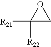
C1([R21])([R22])CO1
